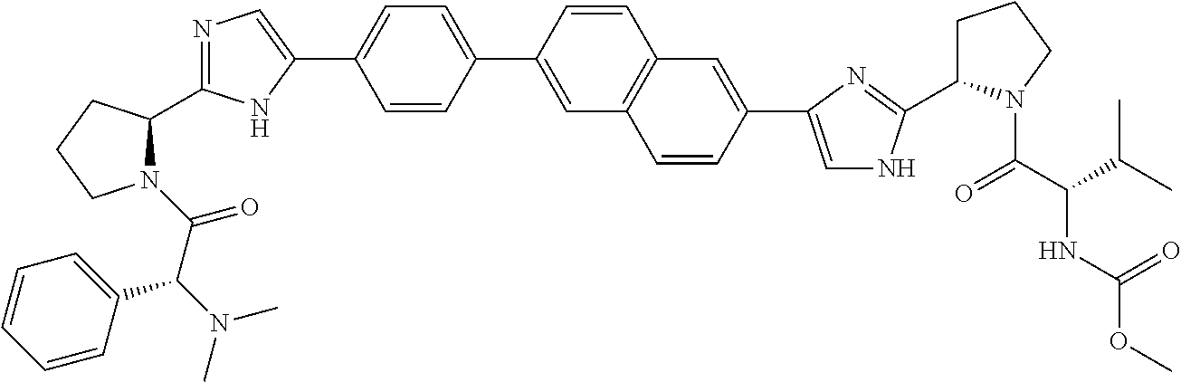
N1(C(C(N(C)C)C2=CC=CC=C2)=O)C(C2=NC=C(C3=CC=C(C4=CC5=C(C=C4)C=C(C4=CNC(C6CCCN6C(C(C(C)C)NC(OC)=O)=O)=N4)C=C5)C=C3)N2)CCC1
